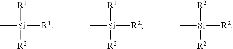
C[Si]([R1])([R2])[R1].C[Si]([R2])([R2])[R1].C[Si]([R2])([R2])[R2]
